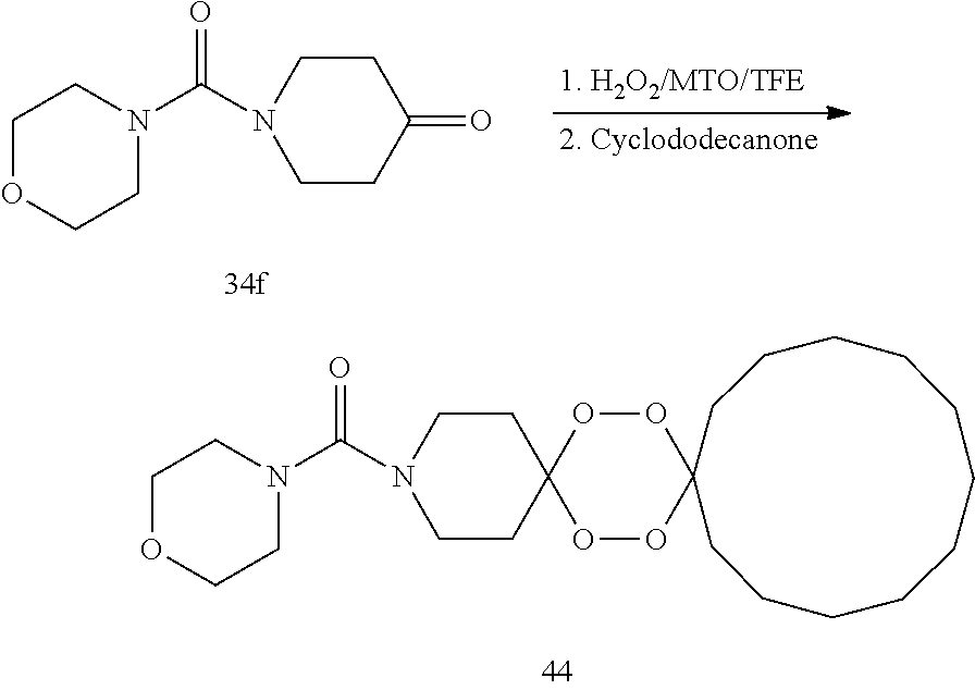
C1OCCN(C(N2CCC(=O)CC2)=O)C1.C1CC2(CCN1C(N1CCOCC1)=O)OOC1(OO2)CCCCCCCCCCC1
